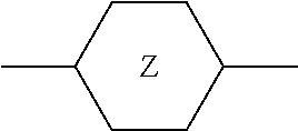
C1CC(C)CCC1C.[Z]
